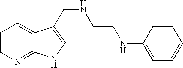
C1=CN=C2C(=C1)C(CNCCNC1=CC=CC=C1)=CN2
